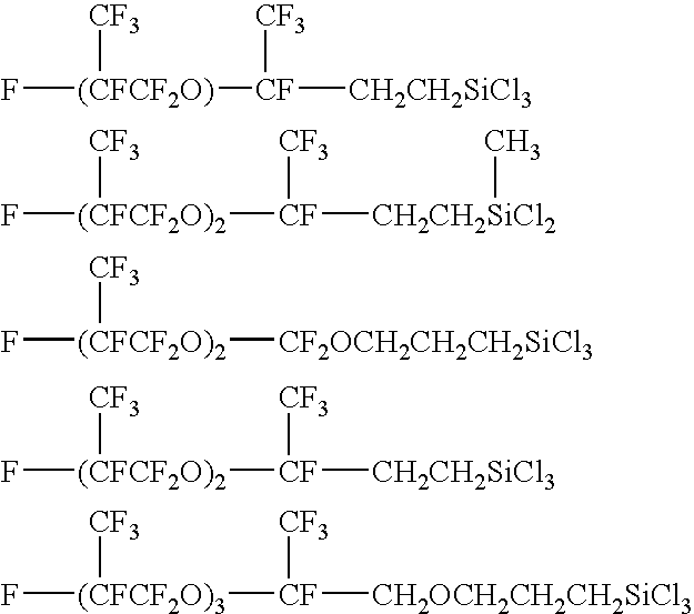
[(CFCF2O)](F)([CF]([CF3])[CH2CH2SiCl3])[CF3].[(CFCF2O)2](F)([CF]([CF3])[CH2CH2SiCl2]C)[CF3].[(CFCF2O)2](F)([CF2OCH2CH2CH2SiCl3])[CF3].[(CFCF2O)2](F)([CF]([CF3])[CH2CH2SiCl3])[CF3].[(CFCF2O)3](F)([CF]([CF3])[CH2OCH2CH2CH2SiCl3])[CF3]
